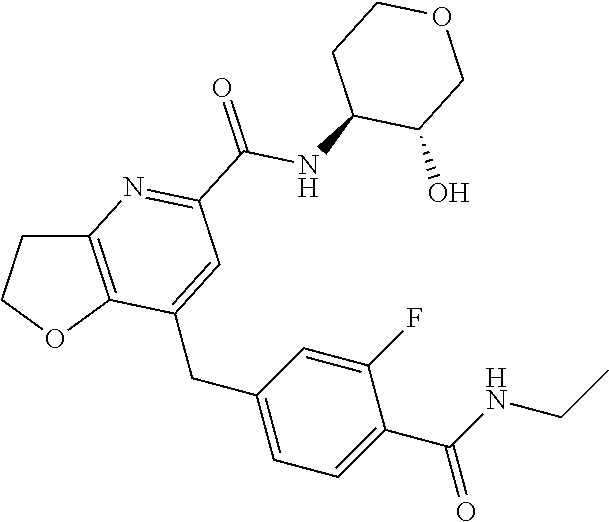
C(C1=CC=C(CC2=CC(C(NC3C(O)COCC3)=O)=NC3=C2OCC3)C=C1F)(NCC)=O
